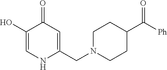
C1(O)=CNC(CN2CCC(C([Ph])=O)CC2)=CC1=O
